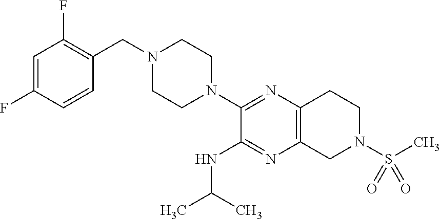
C1=C(F)C=CC(CN2CCN(C3=NC4=C(N=C3NC(C)C)CN(S(C)(=O)=O)CC4)CC2)=C1F
